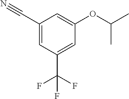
C1(C#N)=CC(C(F)(F)F)=CC(OC(C)C)=C1
